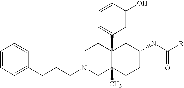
C1=CC=C(CCCN2CCC3(C4=CC=CC(O)=C4)C(C)(C2)CCC(NC([R])=O)C3)C=C1
